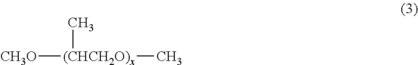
[CH3O][(CHCH2O)x](C)C
